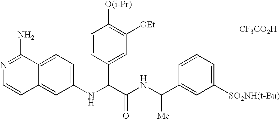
N1=C(N)C2=CC=C(NC(C3=CC([OEt])=C([O(i-Pr)])C=C3)C(NC([Me])C3=CC([SO2NH(t-Bu)])=CC=C3)=O)C=C2C=C1.[CF3CO2H]
